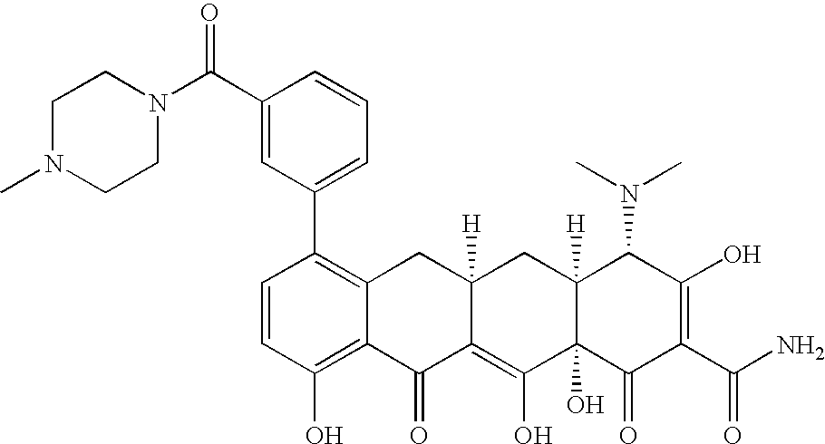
C1=CC(O)=C2C(=C1C1=CC=CC(C(N3CCN(C)CC3)=O)=C1)CC1([H])C(=C(O)C3(O)C([H])(C1)C(N(C)C)C(O)=C(C(N)=O)C3=O)C2=O
